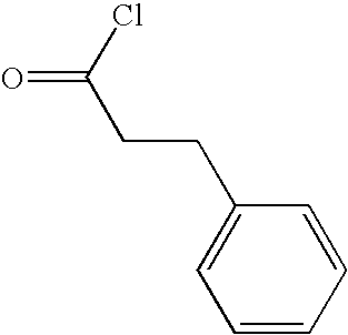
C(C(Cl)=O)CC1=CC=CC=C1
